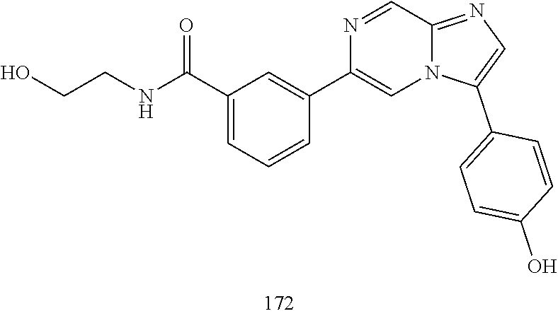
N1=CC2=NC=C(C3=CC=C(O)C=C3)N2C=C1C1=CC(C(NCCO)=O)=CC=C1
